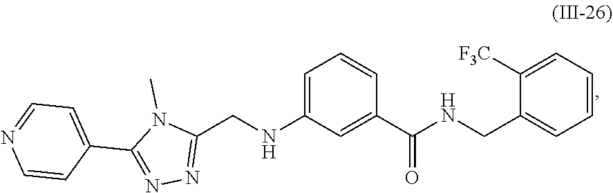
C1([F3C])=CC=CC=C1CNC(C1=CC(NCC2=NN=C(C3=CC=NC=C3)N2C)=CC=C1)=O
